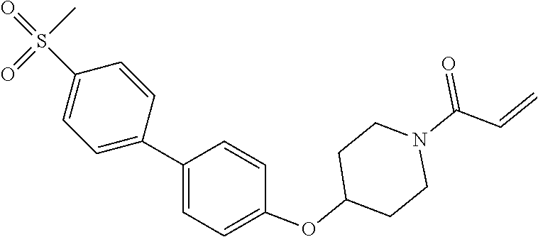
C1C(OC2=CC=C(C3=CC=C(S(C)(=O)=O)C=C3)C=C2)CCN(C(C=C)=O)C1
